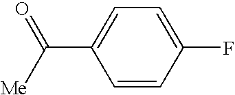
C1=CC(F)=CC=C1C([Me])=O
